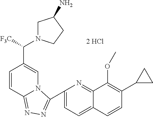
C1(C2=NN=C3C=CC(C([F3C])N4CC(N)CC4)=CN32)=CC=C2C(=N1)C(OC)=C(C1CC1)C=C2.[2 HCl]
